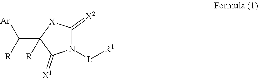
N1([L][R1])C(=[X2])[X]C(C([R])[Ar])([R])C1=[X1]
